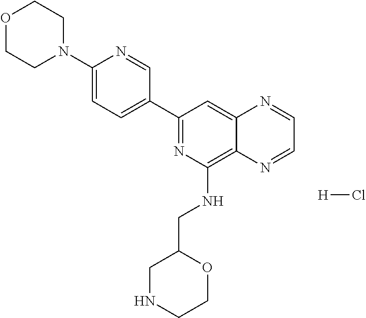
C1(C2=CC=C(N3CCOCC3)N=C2)=NC(NCC2CNCCO2)=C2C(=C1)N=CC=N2.[H]Cl
